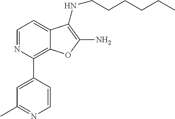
C1=NC(C2=CC(C)=NC=C2)=C2C(=C1)C(NCCCCCC)=C(N)O2
